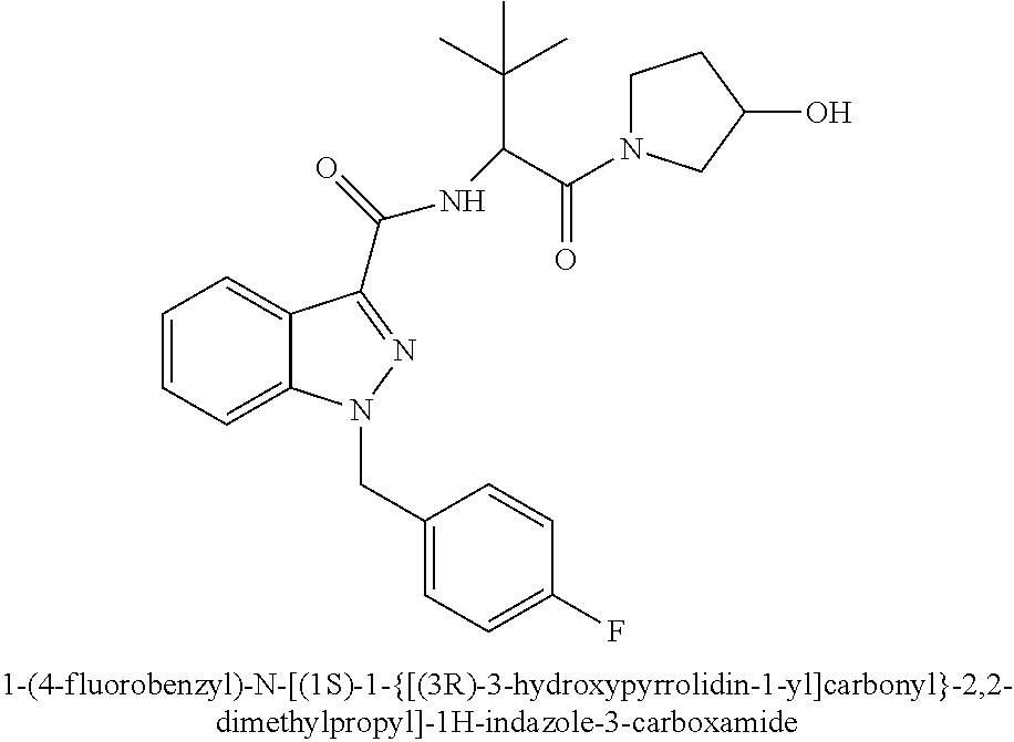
C1=CC=C2C(=C1)C(C(=O)NC(C(C)(C)C)C(=O)N1CCC(O)C1)=NN2CC1=CC=C(F)C=C1
